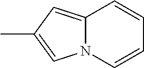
N12C(=CC(C)=C1)C=CC=C2
